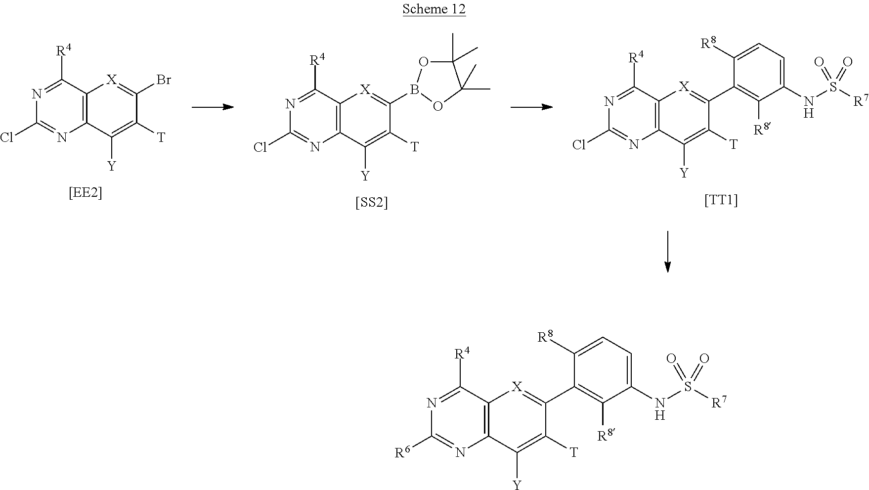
[[TT1]].C12=C(C([Y])=C([T])C(C3=C([R8])C(NS([R7])(=O)=O)=CC=C3[R8])=[X]1)N=C(Cl)N=C2[R4].[[SS2]].C12=C(C([Y])=C([T])C(B3OC(C)(C)C(C)(C)O3)=[X]1)N=C(Cl)N=C2[R4].C12=C(C([Y])=C([T])C(Br)=[X]1)N=C(Cl)N=C2[R4].[[EE2]].C12=C(C([Y])=C([T])C(C3=C([R8])C(NS([R7])(=O)=O)=CC=C3[R8])=[X]1)N=C([R6])N=C2[R4]
